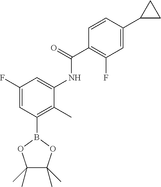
C1(C(=O)NC2=CC(F)=CC(B3OC(C)(C)C(C)(C)O3)=C2C)=C(F)C=C(C2CC2)C=C1
